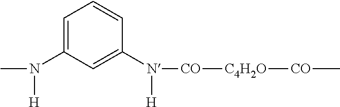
C1=C(N(C)[H])C=C(N([H])[CO][C4H2O][CO]C)C=C1
